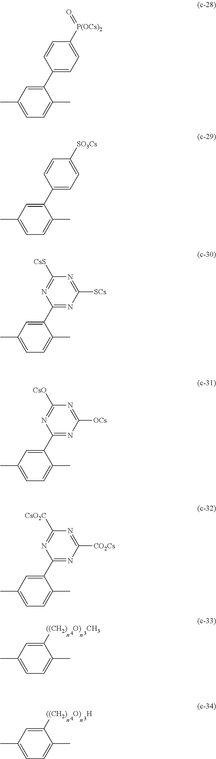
C1([((CH2)   O)   CH3])=CC(C)=CC=C1C.C1([((CH2)   O)   H])=CC(C)=CC=C1C.C1([P(OCs)2]=O)=CC=C(C2=CC(C)=CC=C2C)C=C1.C1([SO3Cs])=CC=C(C2=CC(C)=CC=C2C)C=C1.N1=C([SCs])N=C(C2=CC(C)=CC=C2C)N=C1[CsS].N1=C([OCs])N=C(C2=CC(C)=CC=C2C)N=C1[CsO].N1=C([CO2Cs])N=C(C2=CC(C)=CC=C2C)N=C1[CsO2C]
